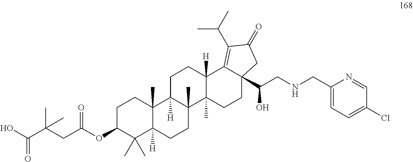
C1C(OC(CC(C(O)=O)(C)C)=O)C(C)(C)C2([H])C(C)(C1)C1([H])C(C)(CC2)C2(C)C([H])(CC1)C1=C(C(C)C)C(=O)CC1(C(CNCC1=CC=C(Cl)C=N1)O)CC2
